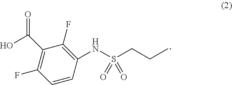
C1(C(=O)O)=C(F)C=CC(NS(CCC)(=O)=O)=C1F
